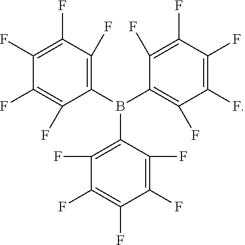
C1(F)=C(F)C(B(C2=C(F)C(F)=C(F)C(F)=C2F)C2=C(F)C(F)=C(F)C(F)=C2F)=C(F)C(F)=C1F
